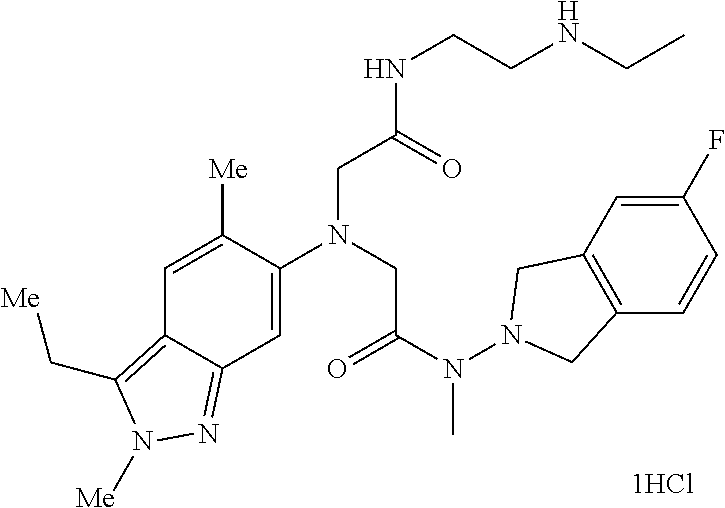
C1=C([Me])C(N(CC(N(N2CC3=C(C2)C=C(F)C=C3)C)=O)CC(NCCNCC)=O)=CC2=NN([Me])C(C[Me])=C12.[1HCl]
